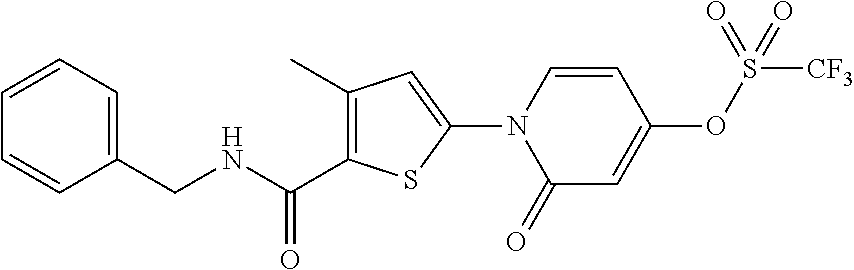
C1=CC=C(CNC(=O)C2=C(C)C=C(N3C(=O)C=C(OS([CF3])(=O)=O)C=C3)S2)C=C1
